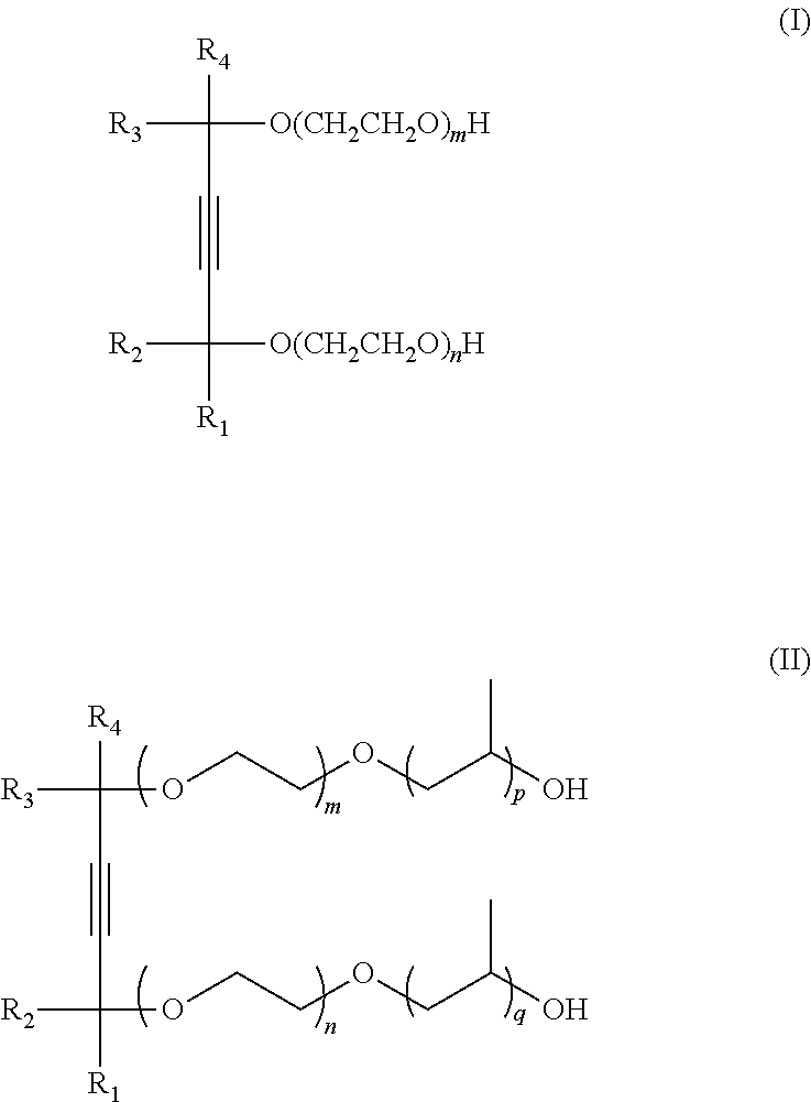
[R4]C([R3])(OCCOCC(O)C)C#CC([R2])(OCCOCC(O)C)[R1].[R4]C([R3])([O(CH2CH2O)mH])C#CC([R2])([O(CH2CH2O)nH])[R1]
